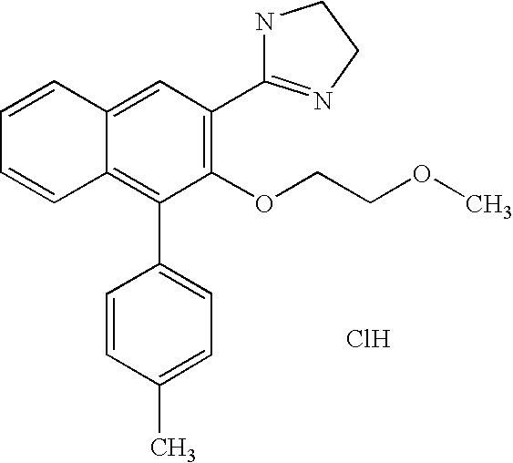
C1=CC2=CC(C3=NCCN3)=C(OCCOC)C(C3=CC=C(C)C=C3)=C2C=C1.Cl
